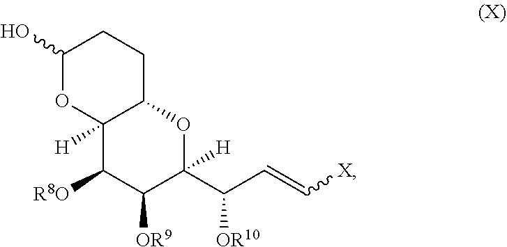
C1(O)OC2([H])C(CC1)OC([H])(C(C=C[X])[OR10])C([OR9])C2[R8O]
